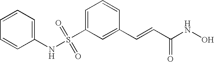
C1=C(S(NC2=CC=CC=C2)(=O)=O)C=C(C=CC(NO)=O)C=C1
